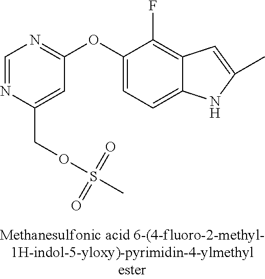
C1=C(OC2=NC=NC(COS(C)(=O)=O)=C2)C(F)=C2C(=C1)NC(C)=C2
